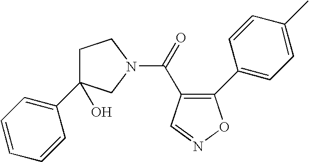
C1(C2=CC=C(C)C=C2)=C(C(=O)N2CCC(C3=CC=CC=C3)(O)C2)C=NO1
